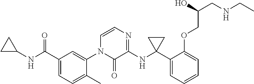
C1(C(NC2CC2)=O)=CC=C(C)C(N2C(=O)C(NC3(C4=CC=CC=C4OCC(O)CNCC)CC3)=NC=C2)=C1
